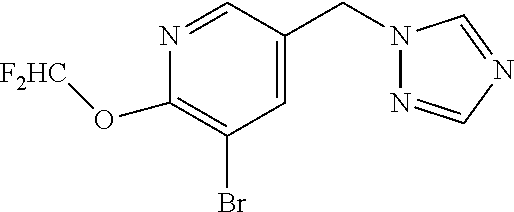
C1=C(CN2N=CN=C2)C=NC(O[F2HC])=C1Br
